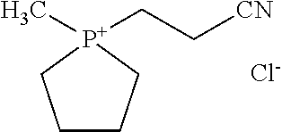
C1CC[P+](CC[CN])(C)C1.[Cl-]
